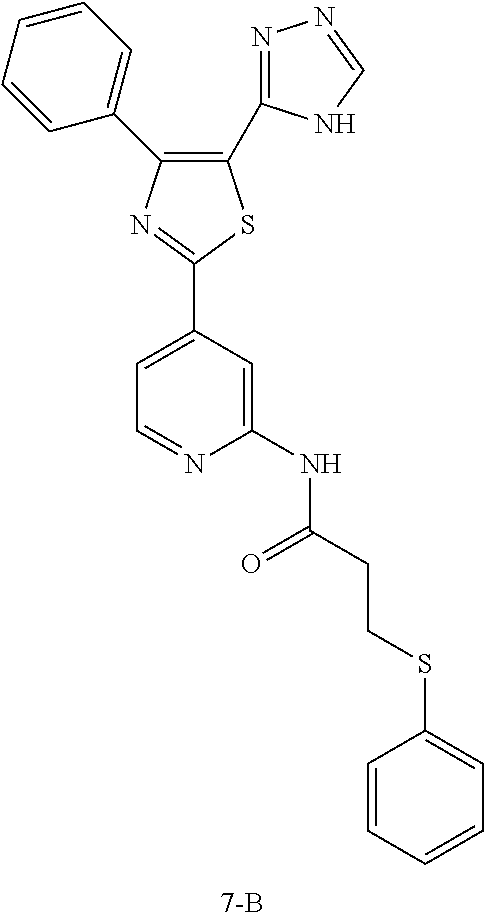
C1(C2=NN=CN2)=C(C2=CC=CC=C2)N=C(C2=CC=NC(NC(=O)CCSC3=CC=CC=C3)=C2)S1
